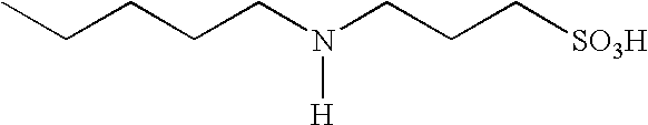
C(CCN(CCC[SO3H])[H])CC
